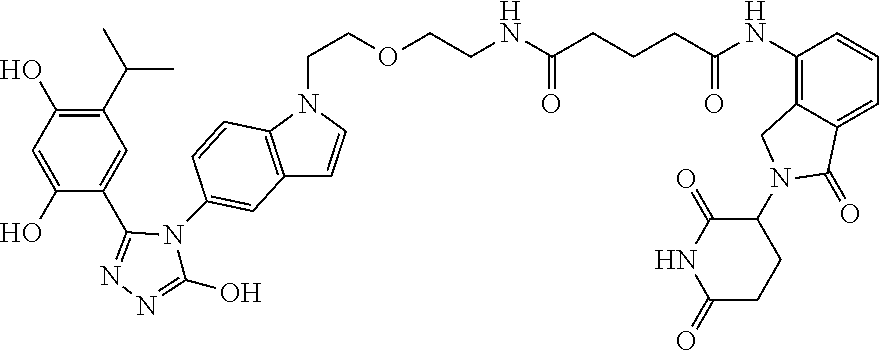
C1(C(C)C)=C(O)C=C(O)C(C2=NN=C(O)N2C2=CC3=C(N(CCOCCNC(CCCC(NC4=C5C(=CC=C4)C(=O)N(C4C(=O)NC(=O)CC4)C5)=O)=O)C=C3)C=C2)=C1
